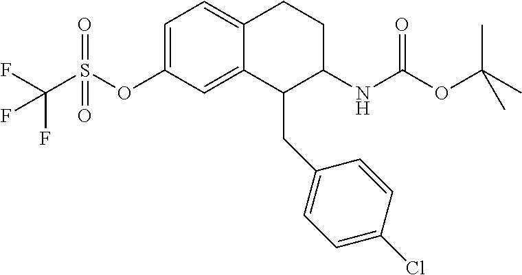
C1=C(OS(=O)(C(F)(F)F)=O)C=C2C(=C1)CCC(NC(=O)OC(C)(C)C)C2CC1=CC=C(Cl)C=C1
